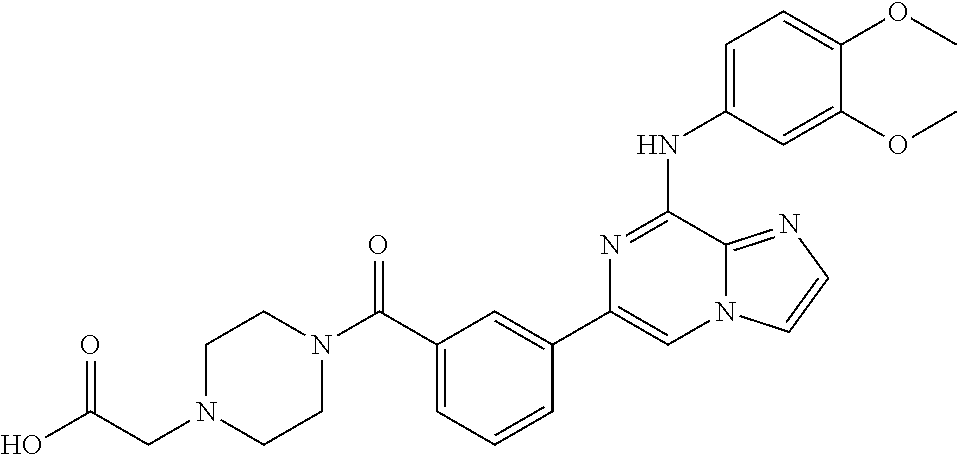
C1=C(NC2=NC(C3=CC(C(=O)N4CCN(CC(=O)O)CC4)=CC=C3)=CN3C2=NC=C3)C=C(OC)C(OC)=C1
